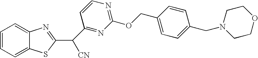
C1=CC=C2C(=C1)N=C(C([CN])C1=NC(OCC3=CC=C(CN4CCOCC4)C=C3)=NC=C1)S2
